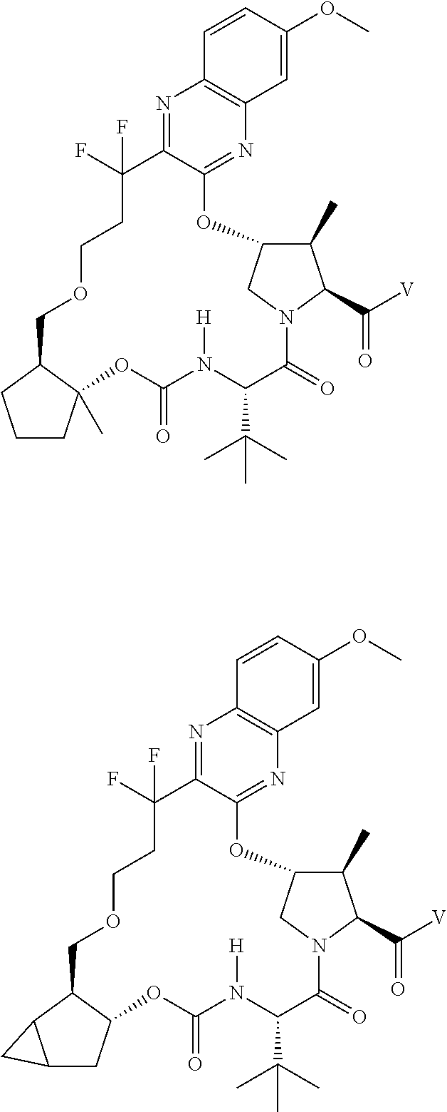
N1=C2C(=NC3=C1C=CC(OC)=C3)OC1C(C)C(C([V])=O)N(C(=O)C(C(C)(C)C)N([H])C(=O)OC3(C)C(COCCC2(F)F)CCC3)C1.N1=C2C(=NC3=C1C=CC(OC)=C3)OC1C(C)C(C([V])=O)N(C(=O)C(C(C)(C)C)N([H])C(=O)OC3C(COCCC2(F)F)C2C(C3)C2)C1
